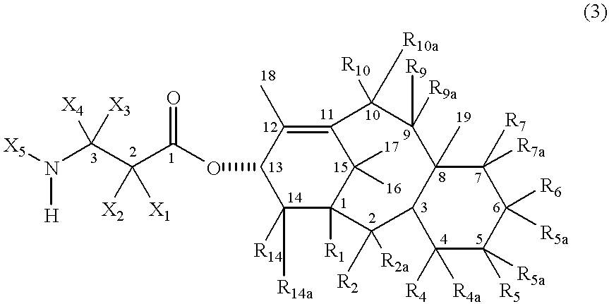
C(C(C(OC1C([R14])([R14a])C2([R1])C(C)(C)C(=C1C)C([R10])([R10a])C([R9a])([R9])C1(C)C(C2([R2])[R2a])C([R4a])([R4])C([R5])([R5a])C([R6])([R5a])C1([R7])[R7a])=O)([X2])[X1])([X3])([X4])N([X5])[H]
